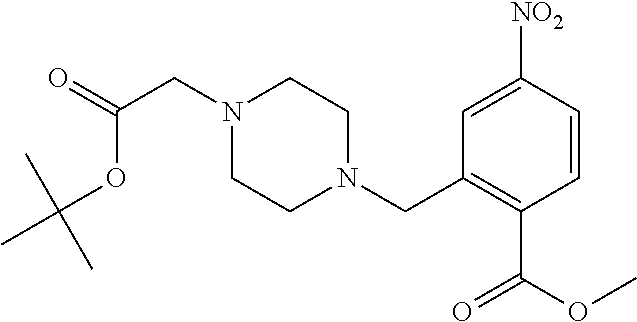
N1(CC(=O)OC(C)(C)C)CCN(CC2=C(C(=O)OC)C=CC([NO2])=C2)CC1
